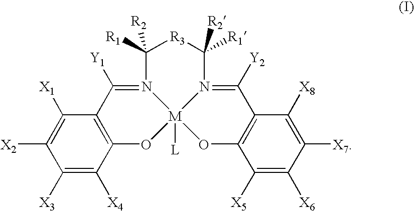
C1([R1])([R2])[R3]C([R1])([R2])N2=C([Y2])C3=C(C([X5])=C([X6])C([X7])=C3[X8])O[M]23([L])N1=C([Y1])C1=C(C([X4])=C([X3])C([X2])=C1[X1])O3
